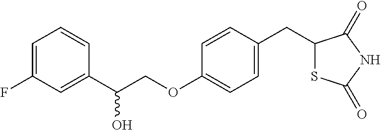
C1=C(F)C=C(C(COC2=CC=C(CC3SC(=O)NC3=O)C=C2)O)C=C1
